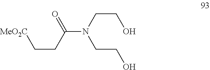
O=C(CC[MeO2C])N(CCO)CCO
